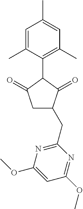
C1=C(C)C(C2C(=O)CC(CC3=NC(OC)=CC(OC)=N3)C2=O)=C(C)C=C1C
